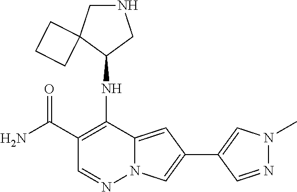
N1CC2(C(NC3=C(C(N)=O)C=NN4C3=CC(C3=CN(C)N=C3)=C4)C1)CCC2
